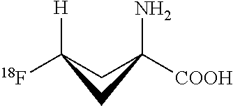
[H]C1([18F])CC([COOH])(N)C1
